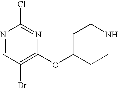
N1=CC(Br)=C(OC2CCNCC2)N=C1Cl
